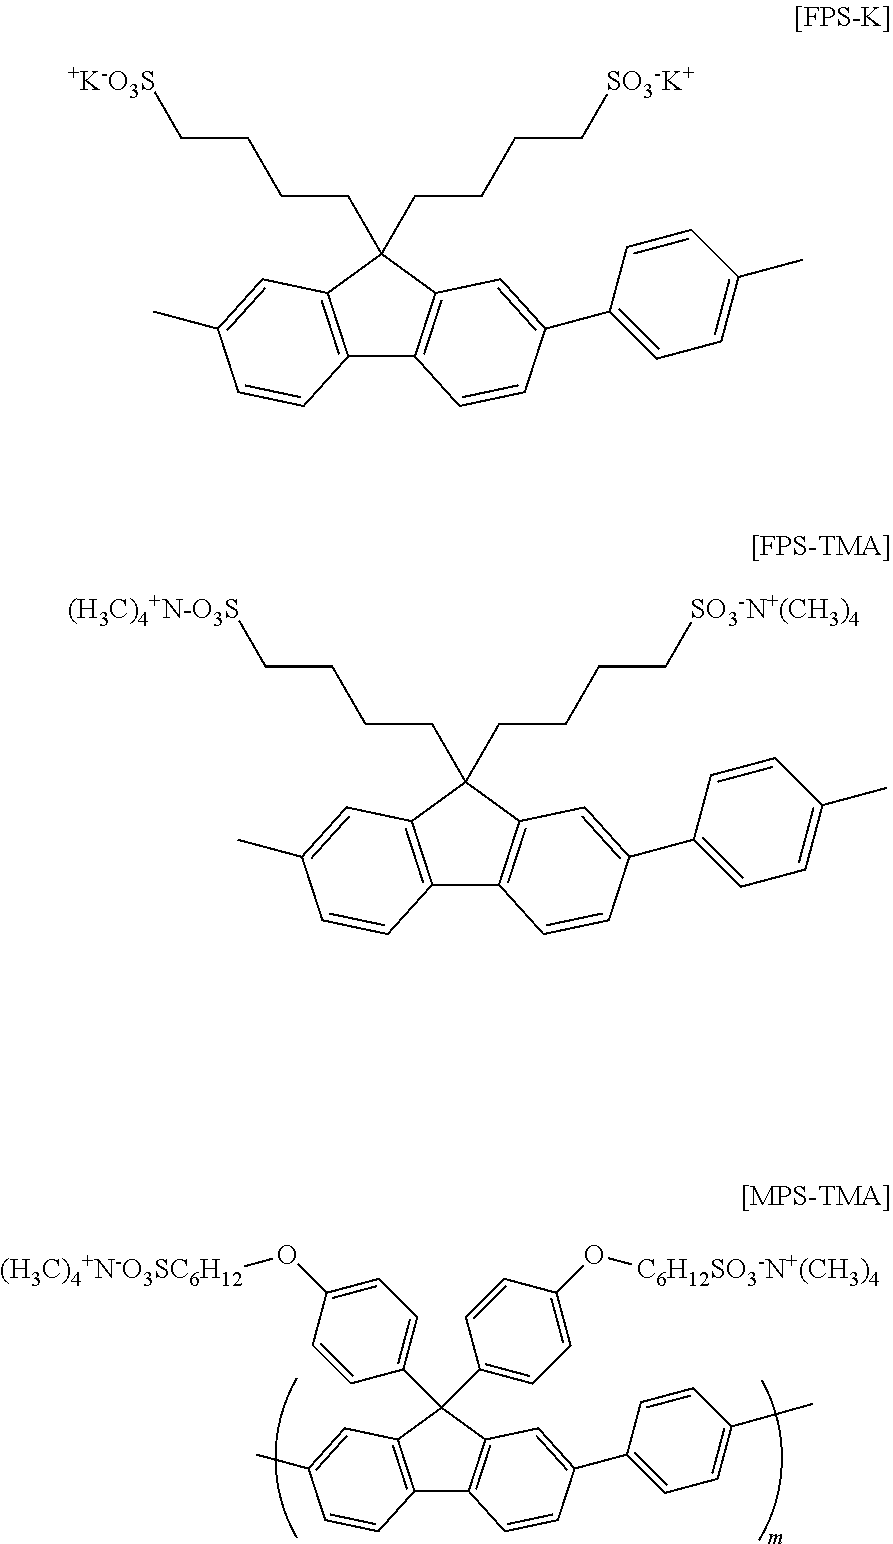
C12=C(C(C3=CC=C(O[(H3C)4+N-O3SC6H12])C=C3)(C3=CC=C(O[C6H12SO3-N+(CH3)4])C=C3)C3=C1C=CC(C1=CC=C(C)C=C1)=C3)C=C(C)C=C2.C12=C(C(CCCC[+K-O3S])(CCCC[SO3-K+])C3=C1C=CC(C1=CC=C(C)C=C1)=C3)C=C(C)C=C2.C12=C(C(CCCC[(H3C)4+N-O3S])(CCCC[SO3-N+(CH3)4])C3=C1C=CC(C1=CC=C(C)C=C1)=C3)C=C(C)C=C2
